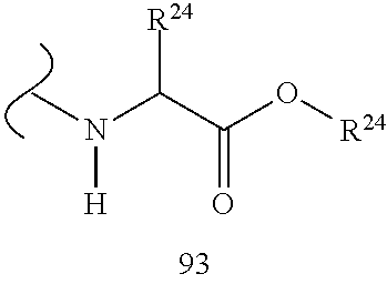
C(C(O[R24])=O)([R24])N([H])C
